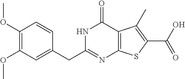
C1(CC2=NC3=C(C(=O)N2)C(C)=C(C(O)=O)S3)=CC(OC)=C(OC)C=C1
